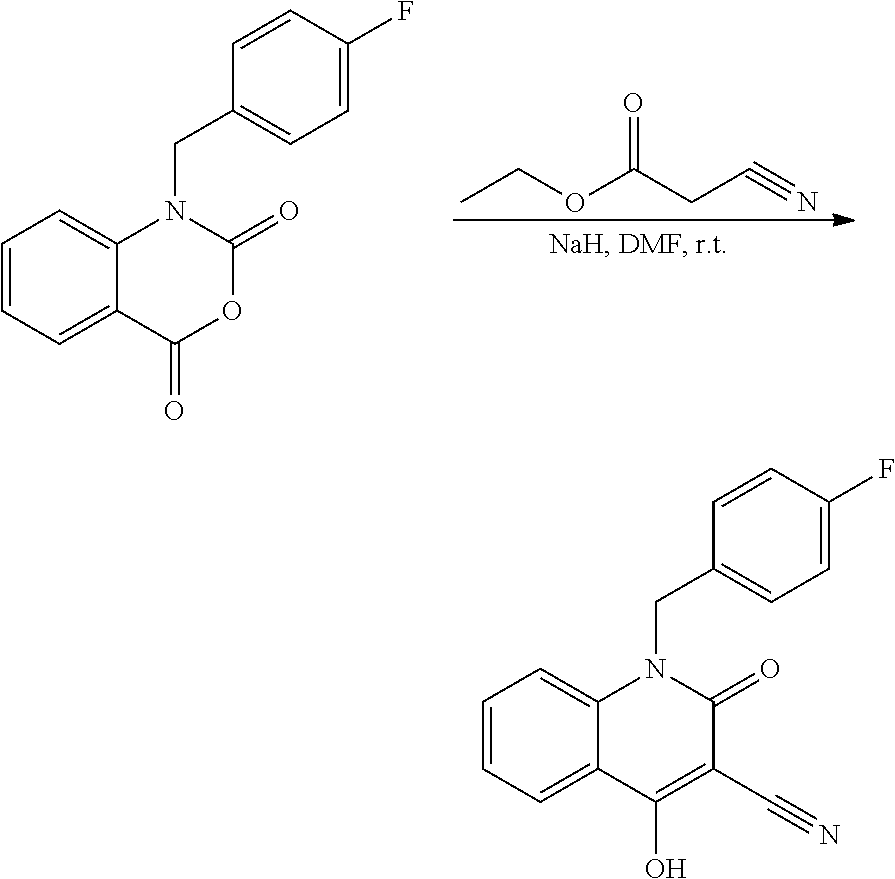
CCOC(CC#N)=O.C1=CC=C2C(=C1)N(CC1=CC=C(F)C=C1)C(=O)OC2=O.C1=CC=C2C(=C1)N(CC1=CC=C(F)C=C1)C(=O)C(C#N)=C2O
